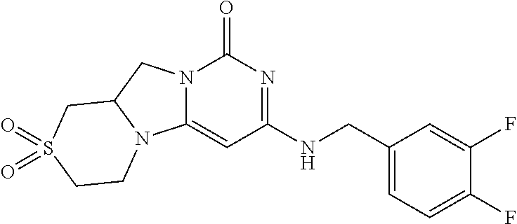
N12C(=CC(NCC3=CC=C(F)C(F)=C3)=NC1=O)N1C(C2)CS(=O)(=O)CC1
